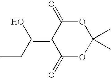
O1C(=O)C(=C(O)CC)C(=O)OC1(C)C
